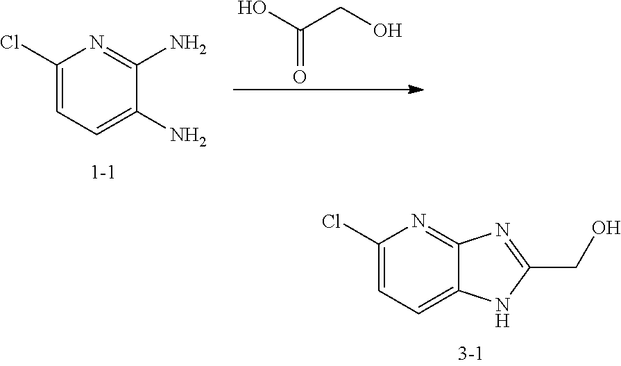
O=C(O)CO.C1(Cl)=CC=C(N)C(N)=N1.C1(Cl)=CC=C2C(=N1)N=C(CO)N2
